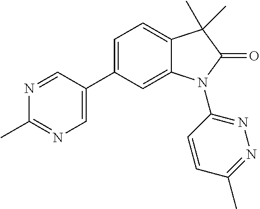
C1(C2=CC=C3C(=C2)N(C2=NN=C(C)C=C2)C(=O)C3(C)C)=CN=C(C)N=C1
